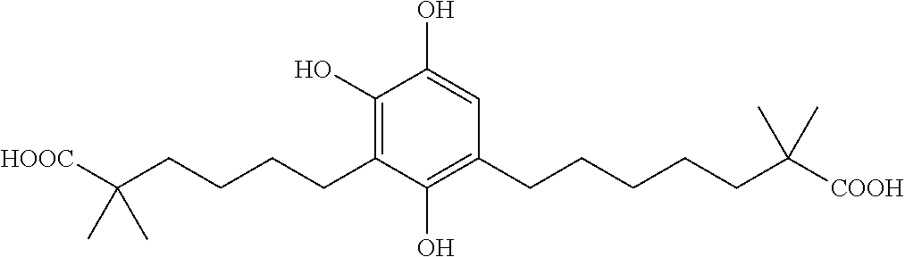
C1(O)=C(CCCCC([HOOC])(C)C)C(O)=C(CCCCCC([COOH])(C)C)C=C1O
